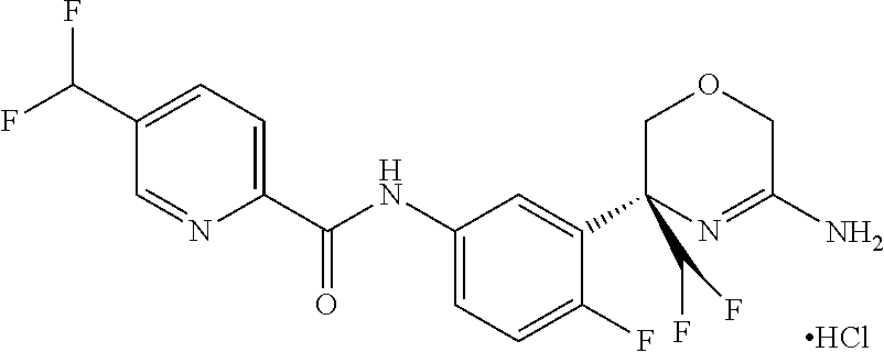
Cl.C1=NC(C(NC2=CC=C(F)C(C3(C(F)F)COCC(N)=N3)=C2)=O)=CC=C1C(F)F
